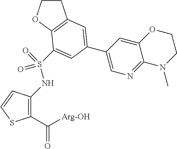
N(S(=O)(=O)C1=CC(C2=CN=C3C(=C2)OCCN3C)=CC2=C1OCC2)C1=C(C(=O)[Arg-OH])SC=C1
